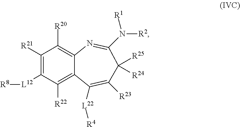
C1([R22])=C2C(=C([R20])C([R21])=C1[L12][R8])N=C(N([R1])[R2])C([R25])([R24])C([R23])=C2[L22][R4]
